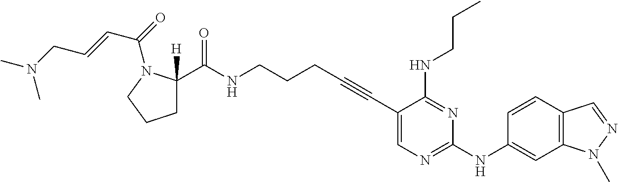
C1(C#CCCCNC(C2([H])CCCN2C(C=CCN(C)C)=O)=O)=CN=C(NC2=CC3=C(C=C2)C=NN3C)N=C1NCCC
